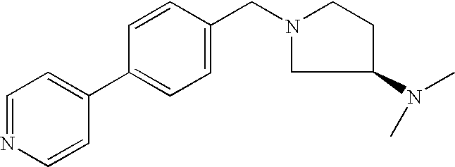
C1=NC=CC(C2=CC=C(CN3CCC(N(C)C)C3)C=C2)=C1
